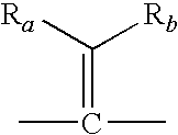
C(=C(C)C)([Ra])[Rb]
